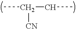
CC(CC)[CN]
